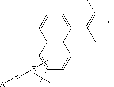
C[E][R1][A].C12=C(C(C(=C(C)C)C)=CC=C1)C=CC(C)=C2
